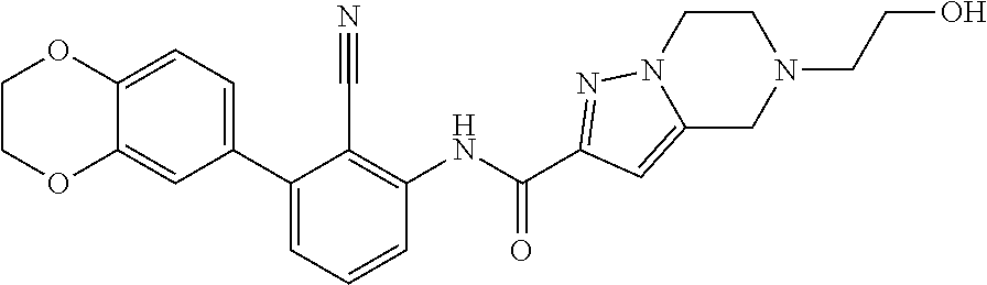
C1(C2=CC=CC(NC(C3=NN4C(=C3)CN(CCO)CC4)=O)=C2C#N)=CC=C2C(=C1)OCCO2
